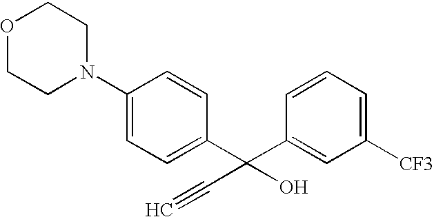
C1(N2CCOCC2)=CC=C(C(C2=CC([CF3])=CC=C2)(C#C)O)C=C1
